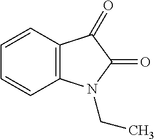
C1=CC2=C(C=C1)N(CC)C(=O)C2=O
